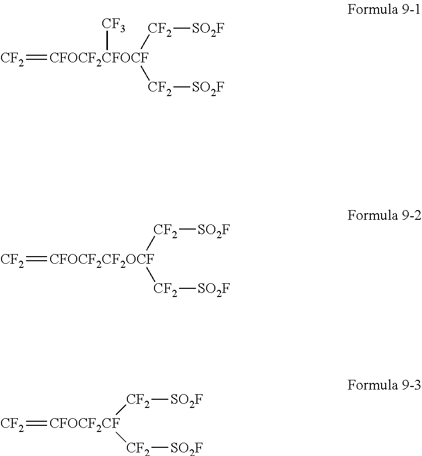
[CF2]=[CFOCF2CFOCF]([CF3])([CF2][SO2F])[CF2][SO2F].[CF2]=[CFOCF2CF2OCF]([CF2][SO2F])[CF2][SO2F].[CF2]=[CFOCF2CF]([CF2][SO2F])[CF2][SO2F]
